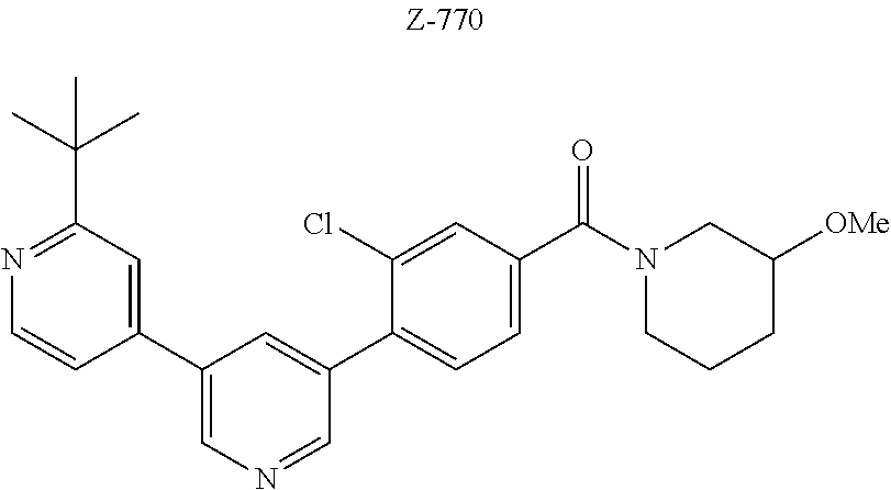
C1(C2=CN=CC(C3=CC=C(C(N4CCCC([OMe])C4)=O)C=C3Cl)=C2)=CC(C(C)(C)C)=NC=C1
